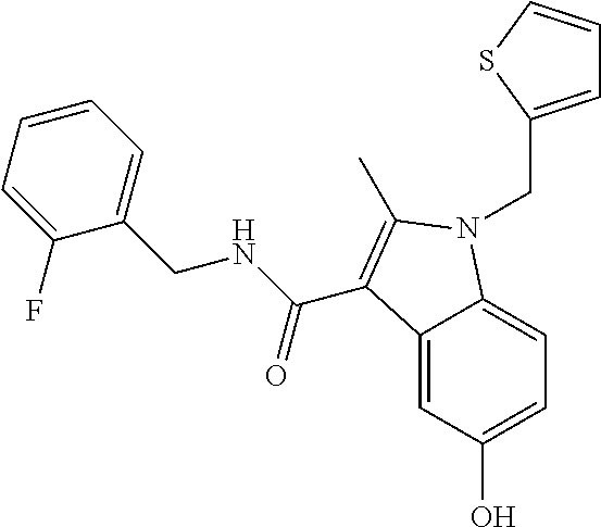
C12=CC(O)=CC=C1N(CC1=CC=CS1)C(C)=C2C(NCC1=CC=CC=C1F)=O
